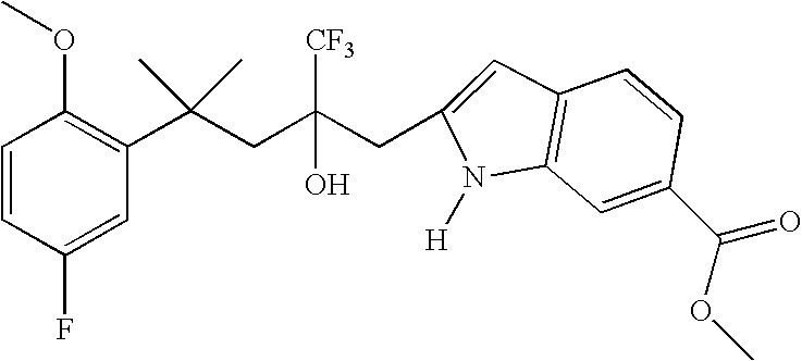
C1(F)=CC(C(CC(CC2=CC3=C(C=C(C(OC)=O)C=C3)N2[H])([CF3])O)(C)C)=C(OC)C=C1
